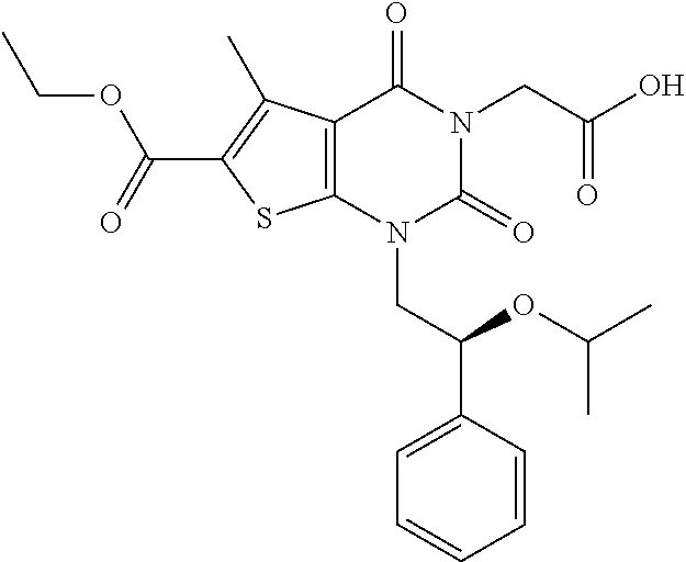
C12=C(N(CC(C3=CC=CC=C3)OC(C)C)C(=O)N(CC(O)=O)C1=O)SC(C(=O)OCC)=C2C
